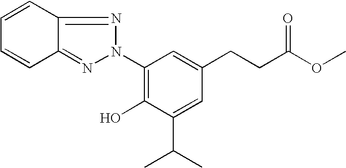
C1=CC2=NN(C3=C(O)C(C(C)C)=CC(CCC(OC)=O)=C3)N=C2C=C1
